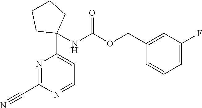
N1=C(C#N)N=CC=C1C1(NC(OCC2=CC(F)=CC=C2)=O)CCCC1
